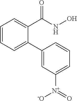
C1=CC=C(C2=CC([N+]([-O])=O)=CC=C2)C(C(=O)NO)=C1
